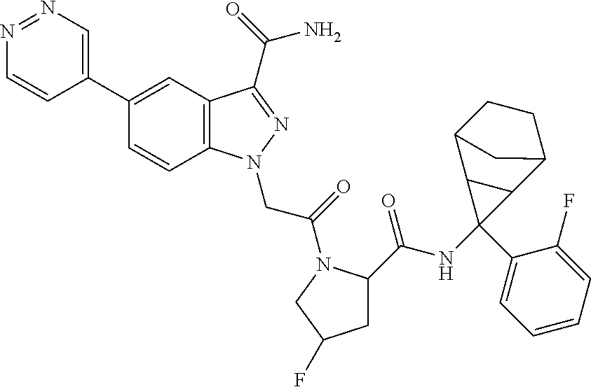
N1=NC=C(C2=CC3=C(C=C2)N(CC(=O)N2C(C(NC4(C5=CC=CC=C5F)C5C4C4CCC5C4)=O)CC(F)C2)N=C3C(=O)N)C=C1
